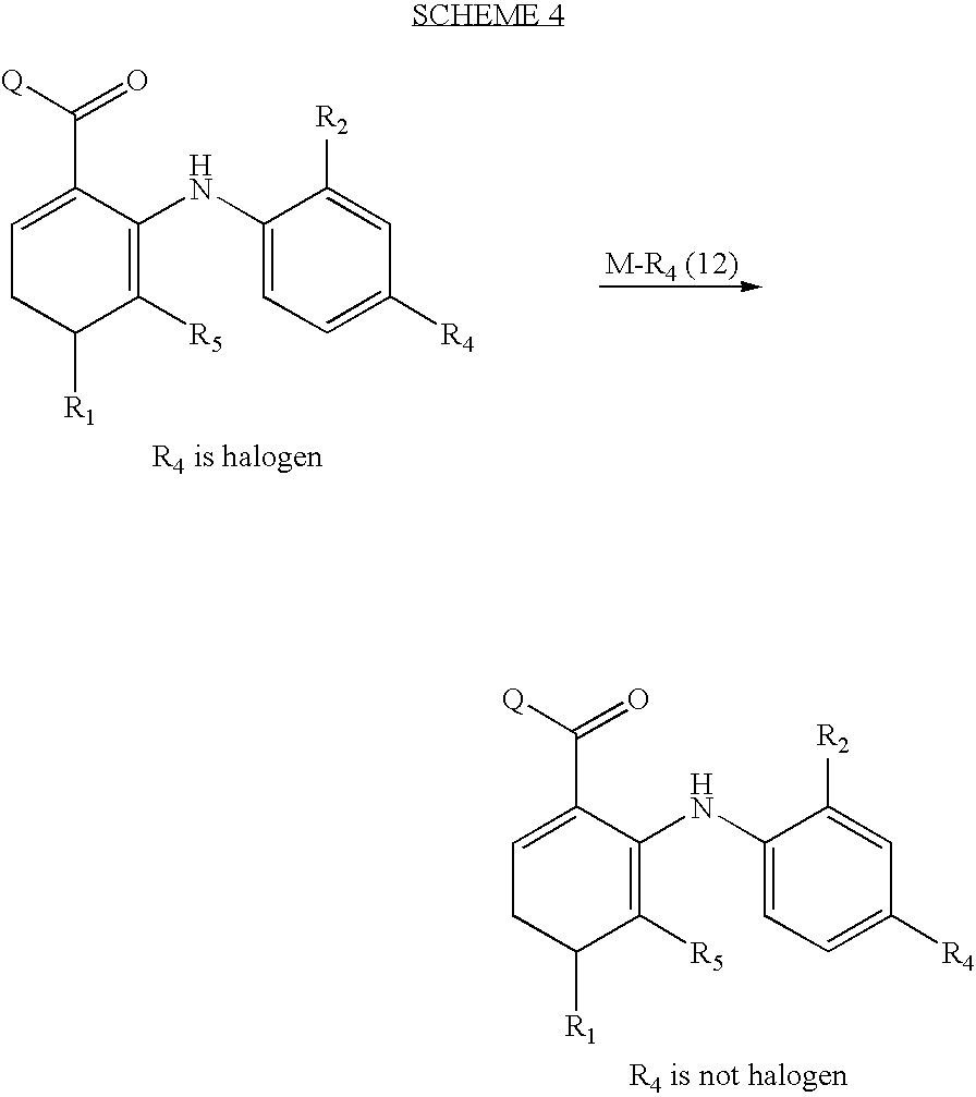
C1=C(C([Q])=O)C(NC2=CC=C([R4])C=C2[R2])=C([R5])C([R1])C1.C1=C(C([Q])=O)C(NC2=CC=C([R4])C=C2[R2])=C([R5])C([R1])C1
